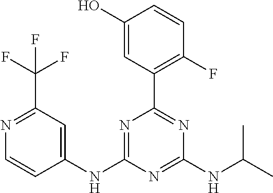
C1(NC2=NC(C3=C(F)C=CC(O)=C3)=NC(NC(C)C)=N2)=CC(C(F)(F)F)=NC=C1
